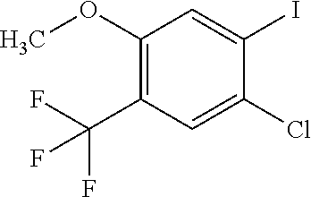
C1(Cl)=CC(C(F)(F)F)=C(OC)C=C1I
